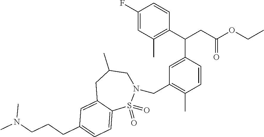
C1(F)=CC(C)=C(C(CC(OCC)=O)C2=CC(CN3CC(C)CC4=CC(CCCN(C)C)=CC=C4S3(=O)=O)=C(C)C=C2)C=C1
